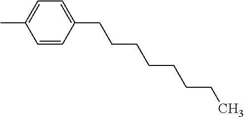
C1=CC(CCCCCCCC)=CC=C1C
